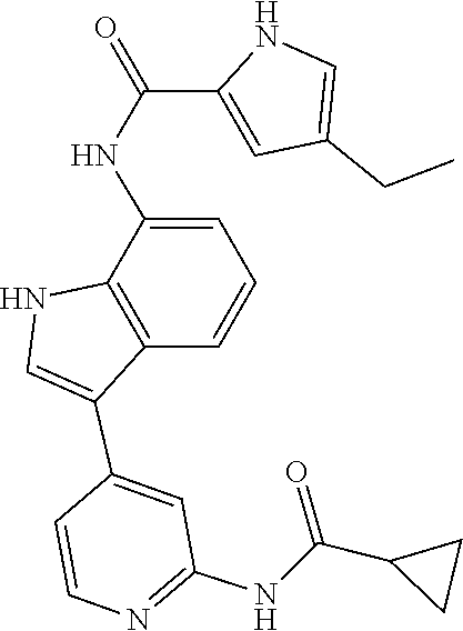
N(C(C1CC1)=O)C1=NC=CC(C2=CNC3=C2C=CC=C3NC(C2=CC(CC)=CN2)=O)=C1
